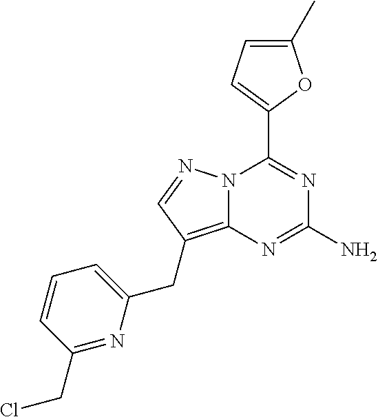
N12C(=C(CC3=CC=CC(CCl)=N3)C=N1)N=C(N)N=C2C1=CC=C(C)O1
